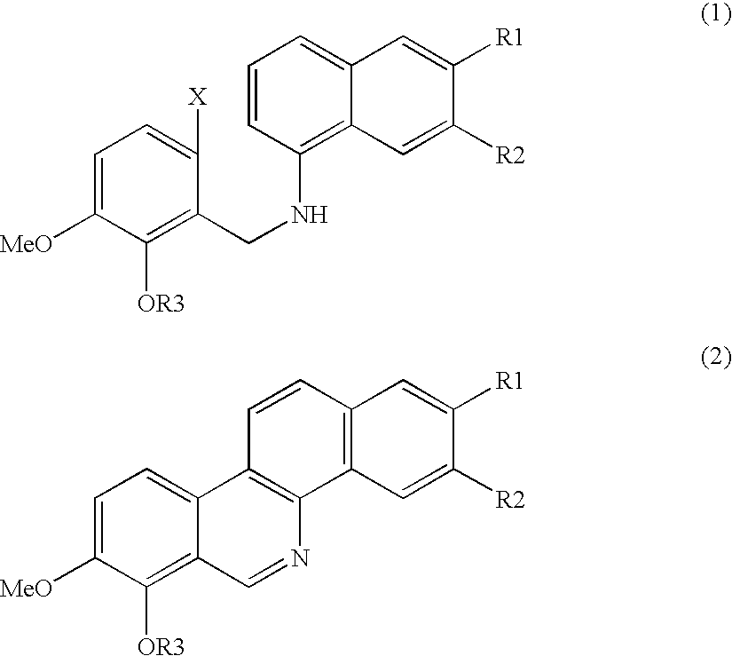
C1=C([MeO])C([OR3])=C(CNC2=C3C(=CC=C2)C=C([R1])C([R2])=C3)C([X])=C1.C1=C([MeO])C([OR3])=C2C(=C1)C1=C(N=C2)C2=C(C=C1)C=C([R1])C([R2])=C2
